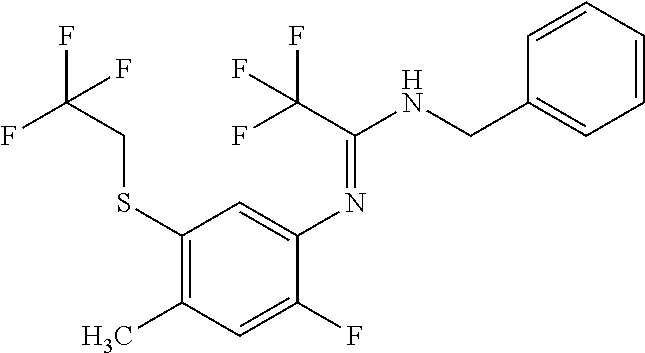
N(C1=CC(SCC(F)(F)F)=C(C)C=C1F)=C(NCC1=CC=CC=C1)C(F)(F)F
